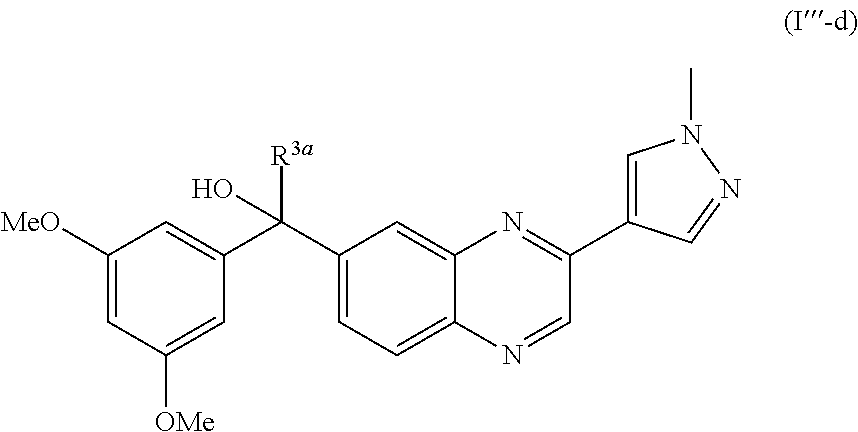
C1([MeO])=CC([OMe])=CC(C(C2=CC=C3C(=C2)N=C(C2=CN(C)N=C2)C=N3)([R3a])O)=C1
